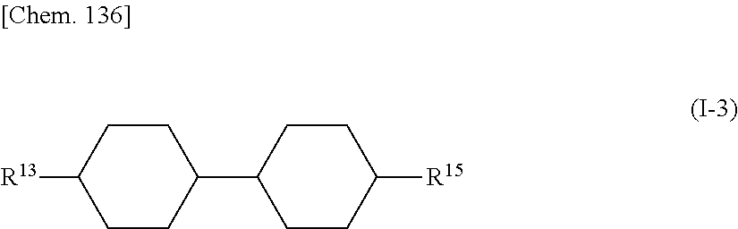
C1CC([R13])CCC1C1CCC([R15])CC1
